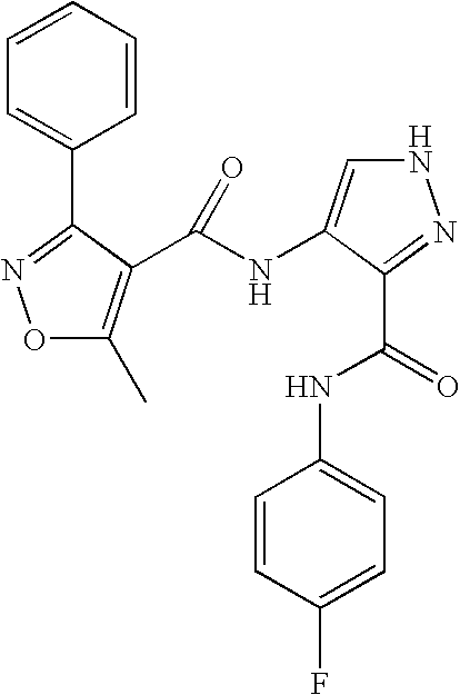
C1=CC=CC=C1C1=NOC(C)=C1C(NC1=CNN=C1C(=O)NC1=CC=C(F)C=C1)=O
